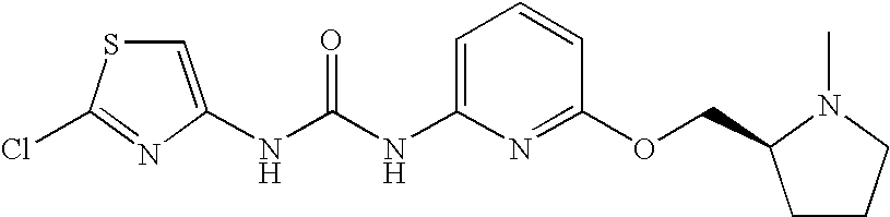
N(C(NC1=CC=CC(OCC2CCCN2C)=N1)=O)C1=CSC(Cl)=N1
